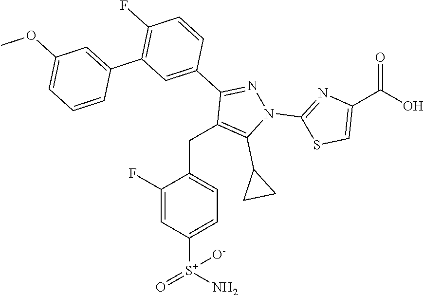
C1(CC2=CC=C([S+](N)(=O)[O-])C=C2F)=C(C2CC2)N(C2=NC(C(=O)O)=CS2)N=C1C1=CC(C2=CC(OC)=CC=C2)=C(F)C=C1
